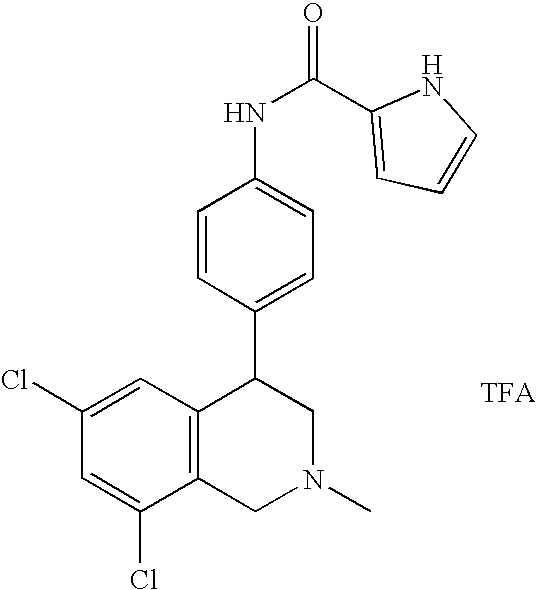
C1(Cl)=CC(Cl)=CC2=C1CN(C)CC2C1=CC=C(NC(=O)C2=CC=CN2)C=C1
